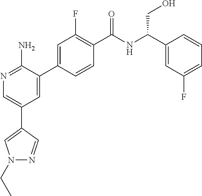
N1=C(N)C(C2=CC(F)=C(C(NC(C3=CC(F)=CC=C3)CO)=O)C=C2)=CC(C2=CN(CC)N=C2)=C1
